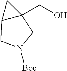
C12C(CO)(C1)CN([Boc])C2
